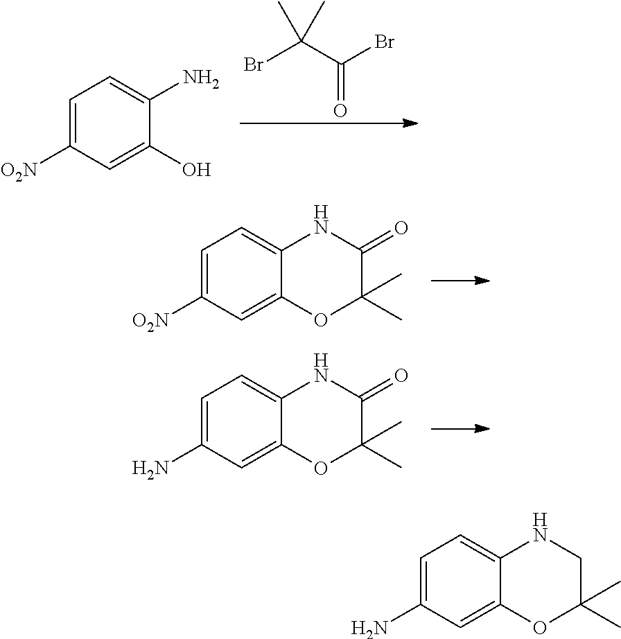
BrC(C(Br)=O)(C)C.C1=C([O2N])C=C(O)C(N)=C1.C1=C([O2N])C=C2C(=C1)NC(=O)C(C)(C)O2.C1=C(N)C=C2C(=C1)NC(=O)C(C)(C)O2.C1=C(N)C=C2C(=C1)NCC(C)(C)O2
